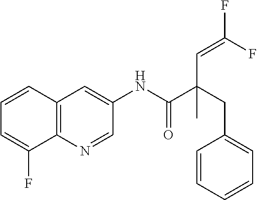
C12=C(C=CC=C1F)C=C(NC(=O)C(CC1=CC=CC=C1)(C=C(F)F)C)C=N2
